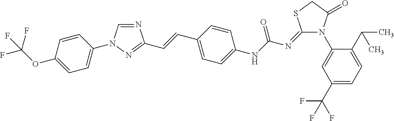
N1=CN(C2=CC=C(OC(F)(F)F)C=C2)N=C1C=CC1=CC=C(NC(N=C2N(C3=CC(C(F)(F)F)=CC=C3C(C)C)C(=O)CS2)=O)C=C1
